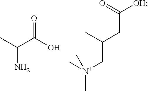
O=C(O)C(C)N.C(CC(C[N+](C)(C)C)C)(=O)[OH]
